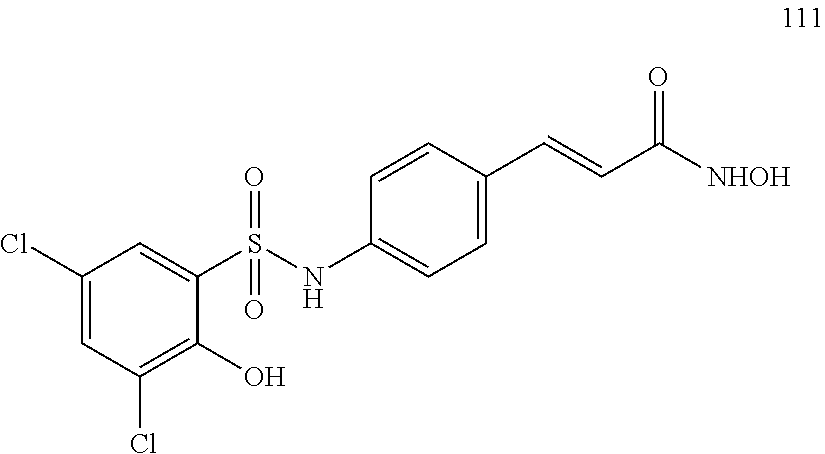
S(=O)(NC1=CC=C(C=CC([NHOH])=O)C=C1)(=O)C1=CC(Cl)=CC(Cl)=C1O
